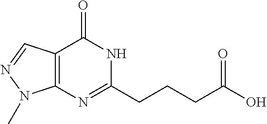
C12=C(N=C(CCCC(O)=O)NC1=O)N(C)N=C2
